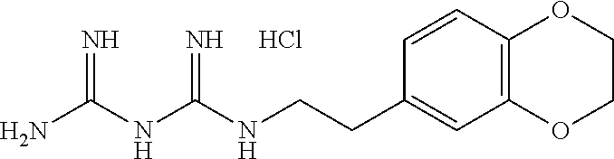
C1=CC(CCNC(NC(N)=N)=N)=CC2=C1OCCO2.Cl
